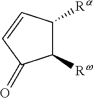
C1([Rw])C([Ra])C=CC1=O
